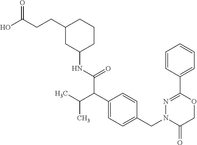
C1(CCC(O)=O)CC(NC(C(C2=CC=C(CN3C(=O)COC(C4=CC=CC=C4)=N3)C=C2)C(C)C)=O)CCC1
